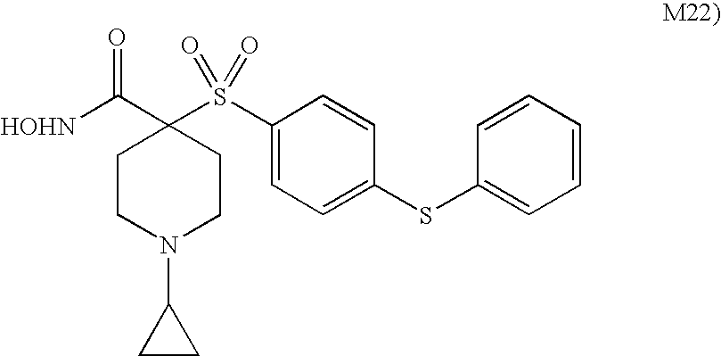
[HOHN]C(=O)C1(S(C2=CC=C(SC3=CC=CC=C3)C=C2)(=O)=O)CCN(C2CC2)CC1
